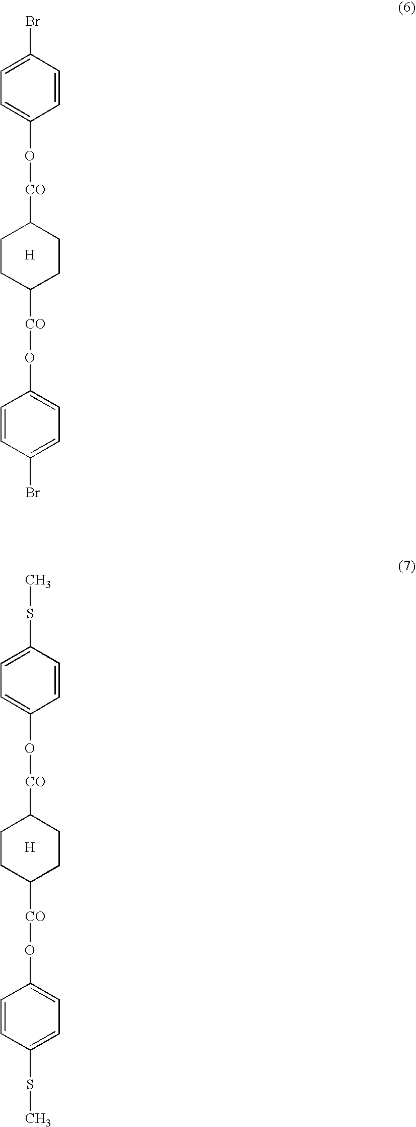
C1=CC(Br)=CC=C1O[CO]C1CCC([CO]OC2=CC=C(Br)C=C2)CC1.[H].C1=CC(SC)=CC=C1O[CO]C1CCC([CO]OC2=CC=C(SC)C=C2)CC1.[H]
